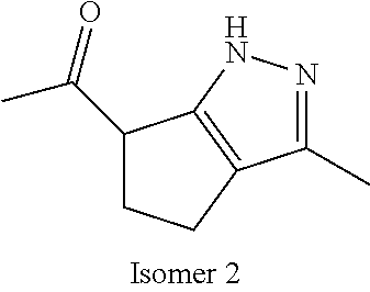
C1(C(=O)C)CCC2=C1NN=C2C
